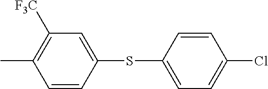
CC1=C([F3C])C=C(SC2=CC=C(Cl)C=C2)C=C1
